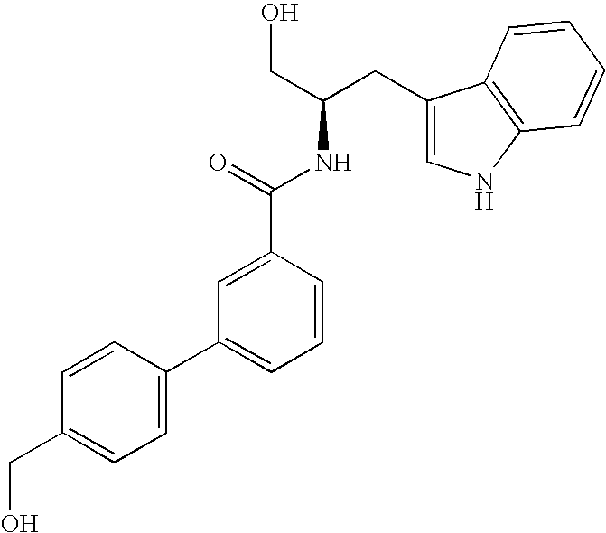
C1=C(C2=CC=CC(C(=O)NC(CO)CC3=CNC4=C3C=CC=C4)=C2)C=CC(CO)=C1
